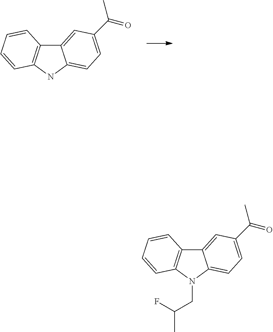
C12=CC(C(C)=O)=CC=C1NC1=C2C=CC=C1.C12=CC(C(C)=O)=CC=C1N(CC(C)F)C1=C2C=CC=C1
